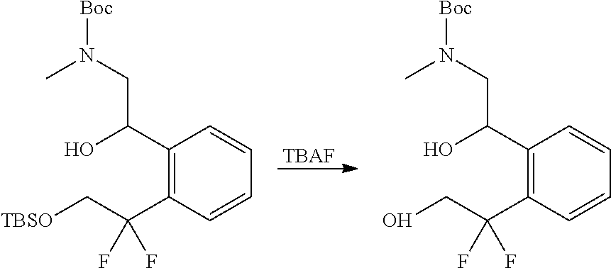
[TBAF].C1=CC(C(C[TBSO])(F)F)=C(C(O)CN(C)[Boc])C=C1.C1=CC(C(CO)(F)F)=C(C(O)CN(C)[Boc])C=C1
